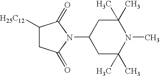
C1(N2C(=O)C([H25C12])CC2=O)CC(C)(C)N(C)C(C)(C)C1
